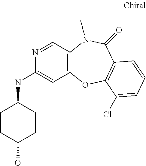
C12=C(C=NC(NC3CCC(O)CC3)=C1)N(C)C(=O)C1=C(O2)C(Cl)=CC=C1
